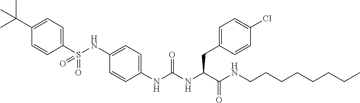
C1(S(NC2=CC=C(NC(NC(C(NCCCCCCCC)=O)CC3=CC=C(Cl)C=C3)=O)C=C2)(=O)=O)=CC=C(C(C)(C)C)C=C1
